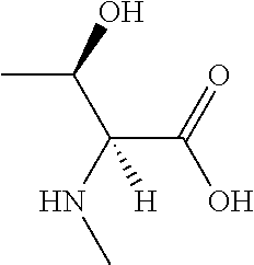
C(C(NC)(C(C)O)[H])(O)=O
